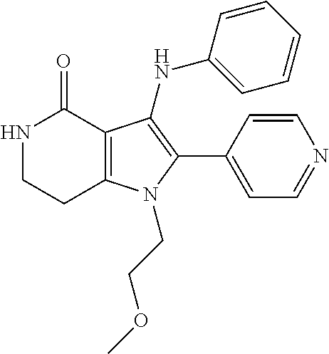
N1CCC2=C(C1=O)C(NC1=CC=CC=C1)=C(C1=CC=NC=C1)N2CCOC
